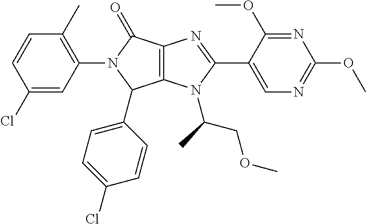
C12=C(N(C(C)COC)C(C3=CN=C(OC)N=C3OC)=N1)C(C1=CC=C(Cl)C=C1)N(C1=C(C)C=CC(Cl)=C1)C2=O
